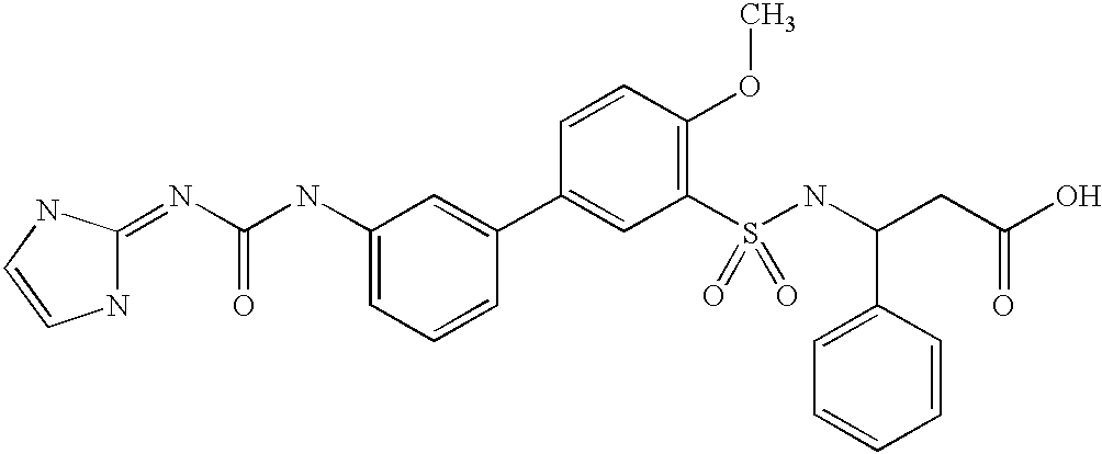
N(C(NC1=CC=CC(C2=CC(S(=O)(=O)NC(C3=CC=CC=C3)CC(O)=O)=C(OC)C=C2)=C1)=O)=C1NC=CN1
